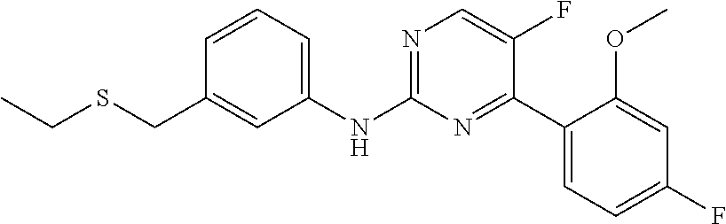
C1=CC(CSCC)=CC(NC2=NC=C(F)C(C3=CC=C(F)C=C3OC)=N2)=C1
